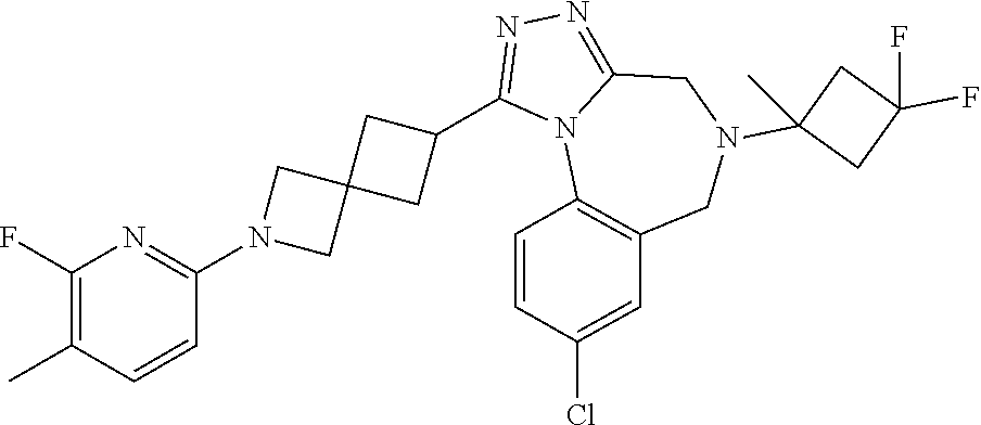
C1(F)=C(C)C=CC(N2CC3(C2)CC(C2=NN=C4N2C2=C(CN(C5(C)CC(F)(F)C5)C4)C=C(Cl)C=C2)C3)=N1
